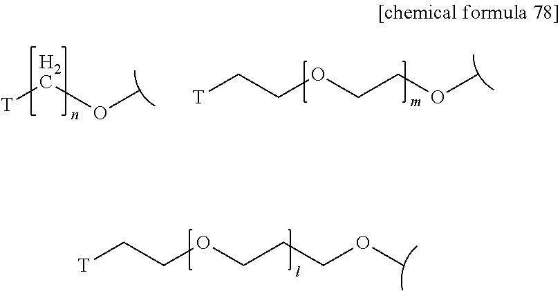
[T]COC.C(COCCOC)[T].C(COCCCOC)[T]
